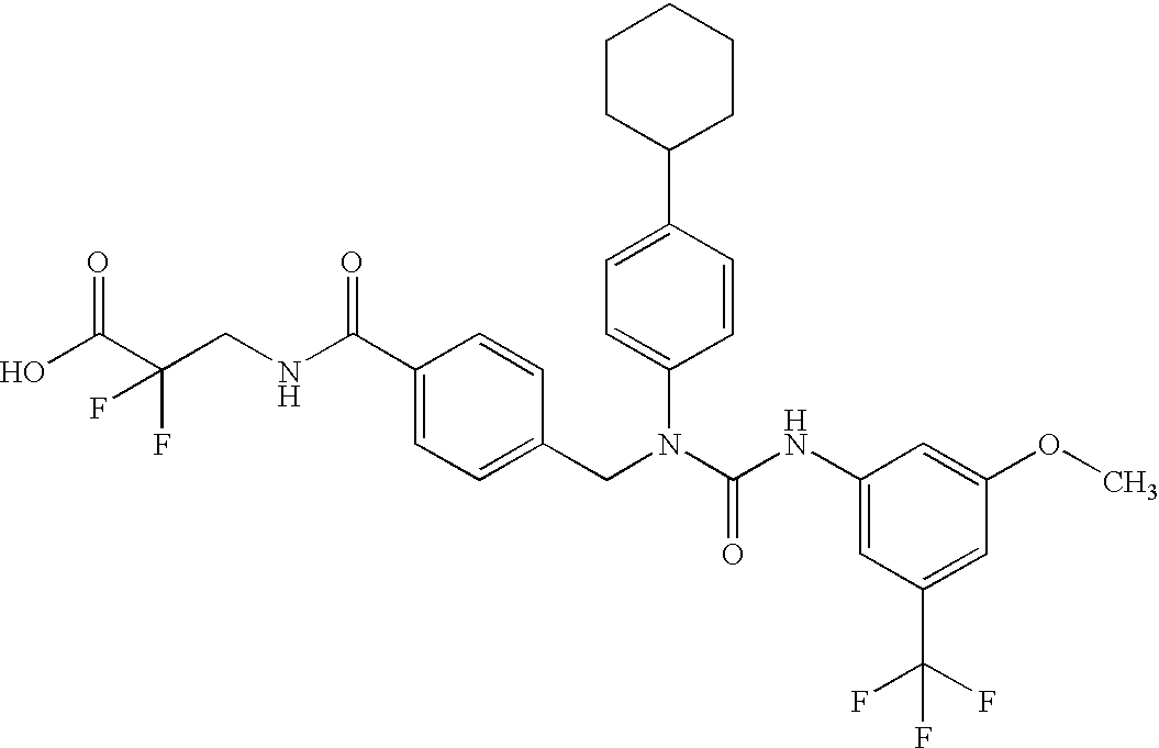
OC(C(CNC(C1=CC=C(CN(C(NC2=CC(C(F)(F)F)=CC(OC)=C2)=O)C2=CC=C(C3CCCCC3)C=C2)C=C1)=O)(F)F)=O
